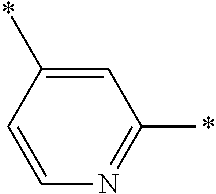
C1=CN=C(*)C=C1*
